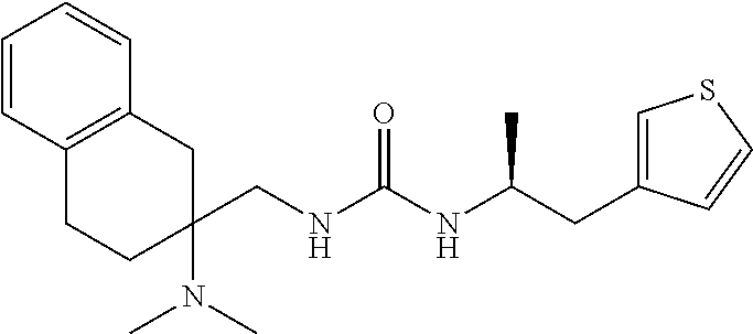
C1=CC2=C(C=C1)CC(CNC(NC(CC1=CSC=C1)C)=O)(N(C)C)CC2
